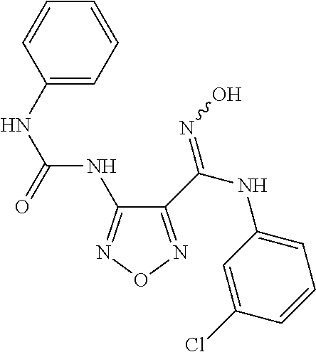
C1(NC(=O)NC2=NON=C2C(NC2=CC=CC(Cl)=C2)=NO)=CC=CC=C1
